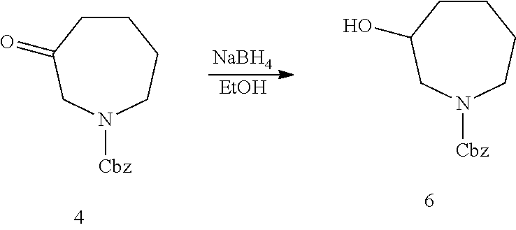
C1CC(=O)CN([Cbz])CC1.C1CC(O)CN([Cbz])CC1.[NaBH4].[EtOH]
